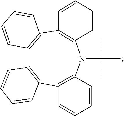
C12=C(N(C(C)(C)C)C3=C(C4=C(C5=C1C=CC=C5)C=CC=C4)C=CC=C3)C=CC=C2
